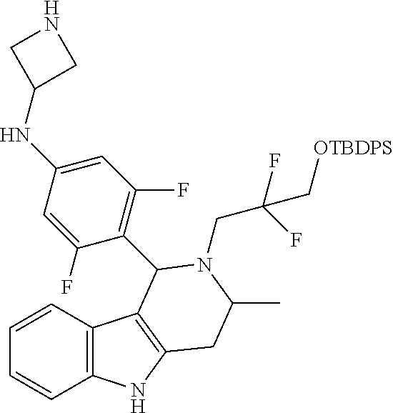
C1=CC2=C(C=C1)NC1=C2C(C2=C(F)C=C(NC3CNC3)C=C2F)N(CC(F)(F)C[OTBDPS])C(C)C1
